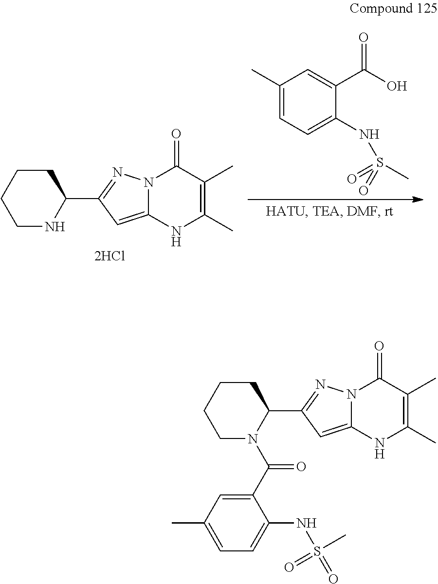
C1(C)=CC=C(NS(C)(=O)=O)C(C(O)=O)=C1.N12C(=CC(C3NCCCC3)=N1)NC(C)=C(C)C2=O.N12C(=CC(C3N(C(C4=CC(C)=CC=C4NS(=O)(=O)C)=O)CCCC3)=N1)NC(C)=C(C)C2=O
